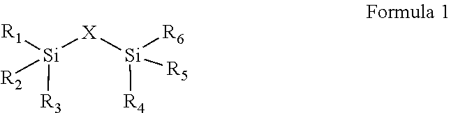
[Si]([R1])([R2])([R3])[X][Si]([R4])([R5])[R6]
